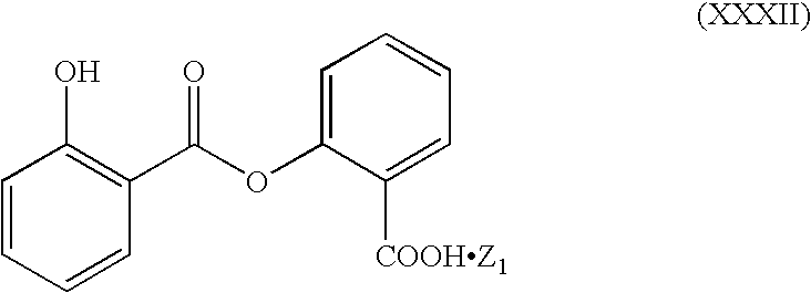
C1=CC=CC(C(OC2=CC=CC=C2[COOHZ1])=O)=C1O
